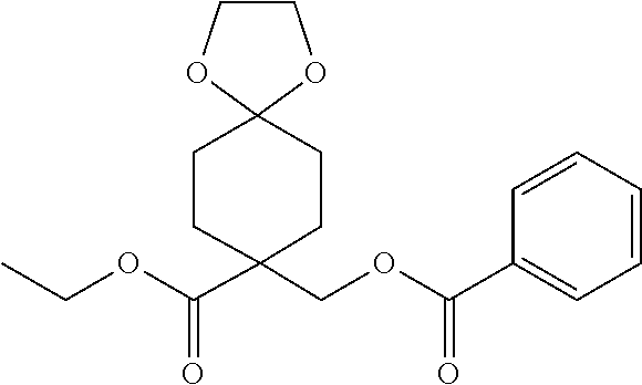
C1CC(C(OCC)=O)(COC(C2=CC=CC=C2)=O)CCC12OCCO2
